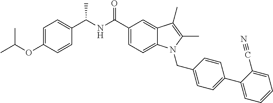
C1=C(OC(C)C)C=CC(C(NC(C2=CC=C3C(=C2)C(C)=C(C)N3CC2=CC=C(C3=CC=CC=C3C#N)C=C2)=O)C)=C1
